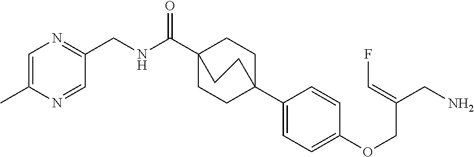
C1(C23CCC(C(NCC4=NC=C(C)N=C4)=O)(CC2)CC3)=CC=C(OCC(CN)=CF)C=C1
